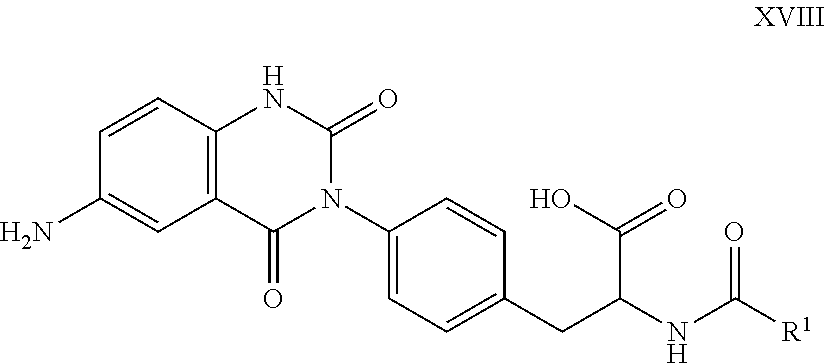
C1=CC2=C(C=C1N)C(=O)N(C1=CC=C(CC(C(O)=O)NC(=O)[R1])C=C1)C(=O)N2
